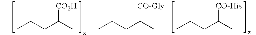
CCCCC(CCCCC(CCCCC(CC)[CO-His])[CO-Gly])[CO2H]
